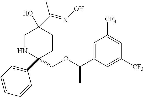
C1(COC(C2=CC([CF3])=CC([CF3])=C2)C)(C2=CC=CC=C2)CCC(O)(C(=NO)C)CN1
